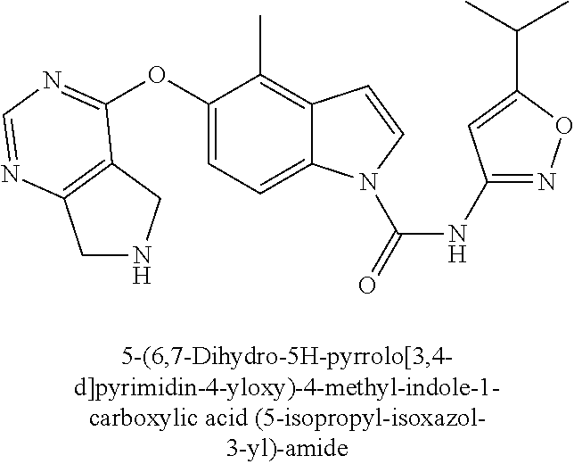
C1(OC2=NC=NC3=C2CNC3)=CC=C2C(=C1C)C=CN2C(=O)NC1=NOC(C(C)C)=C1
